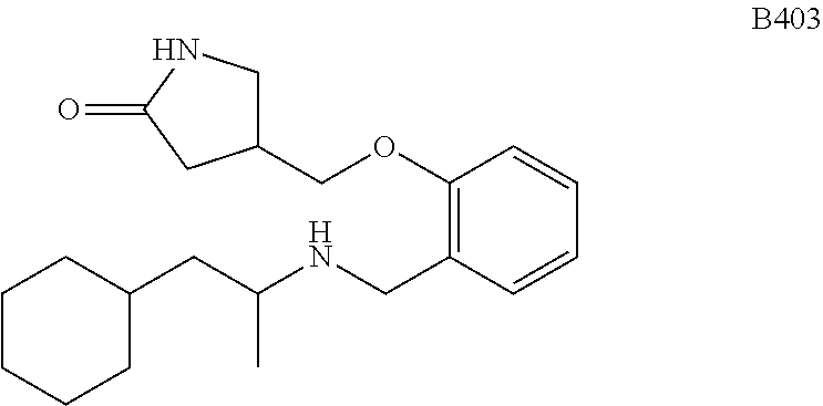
C1CCCC(CC(NCC2=C(OCC3CNC(=O)C3)C=CC=C2)C)C1
